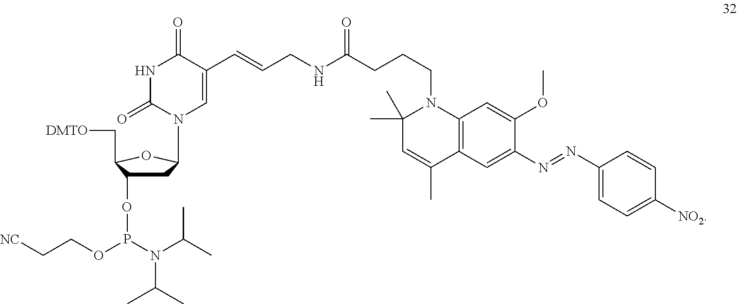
C1C(OP(OCC[NC])N(C(C)C)C(C)C)C(C[DMTO])OC1N1C=C(C=CCNC(CCCN2C(C)(C)C=C(C)C3=C2C=C(OC)C(N=NC2=CC=C([NO2])C=C2)=C3)=O)C(=O)NC1=O
